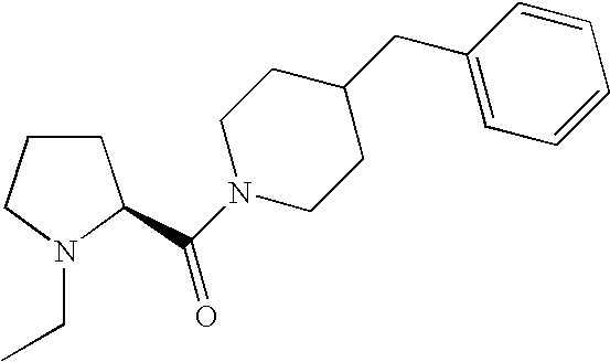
C1CCN(CC)C1C(N1CCC(CC2=CC=CC=C2)CC1)=O
